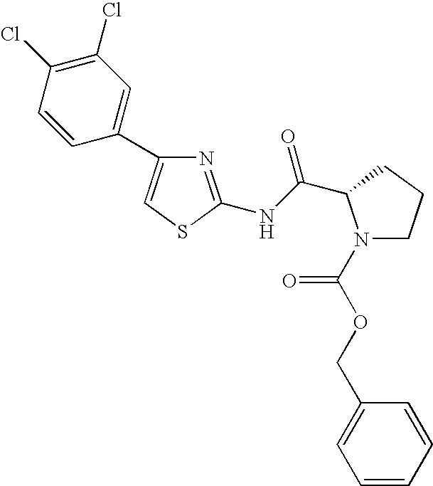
N1(C(OCC2=CC=CC=C2)=O)CCCC1C(NC1=NC(C2=CC(Cl)=C(Cl)C=C2)=CS1)=O
